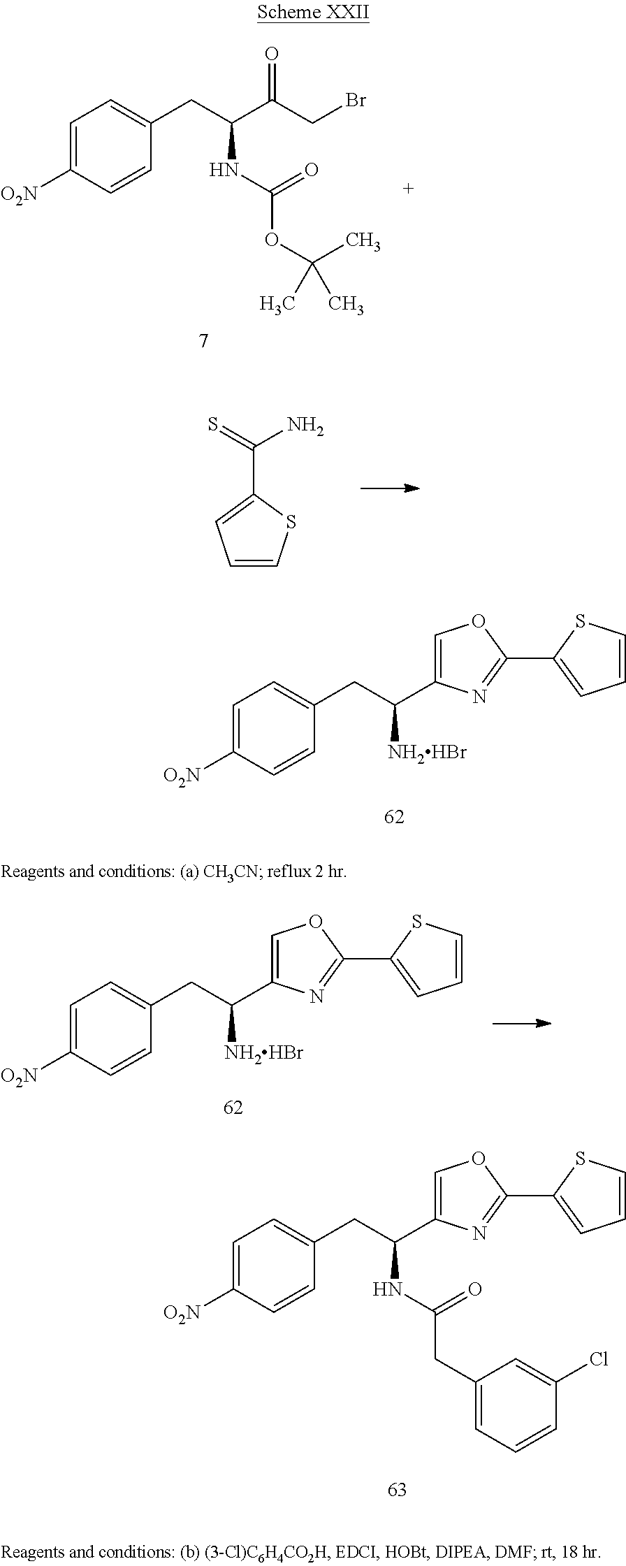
C1=C(C(CC2=CC=C([O2N])C=C2)[NH2HBr])N=C(C2=CC=CS2)O1.C(C(CC1=CC=C([O2N])C=C1)NC(OC(C)(C)C)=O)(CBr)=O.C1=CSC(C(=S)N)=C1.C1=C(C(CC2=CC=C([O2N])C=C2)[NH2HBr])N=C(C2=CC=CS2)O1.C1=C(C(CC2=CC=C([O2N])C=C2)NC(=O)CC2=CC=CC(Cl)=C2)N=C(C2=CC=CS2)O1
